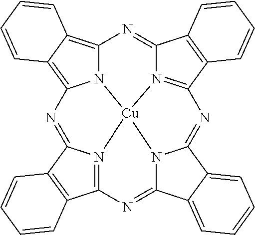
N12C3=C4C(=C1N=C1N5=C(C6=C1C=CC=C6)N=C1N6C(=NC7=N(C(=N3)C3=C7C=CC=C3)[Cu]256)C2=CC=CC=C21)C=CC=C4
